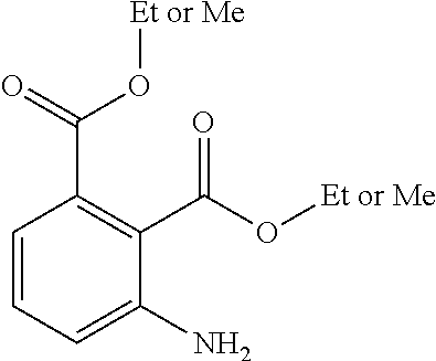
C(C1=C(C(=O)O[Et or Me])C(N)=CC=C1)(O[Et or Me])=O
